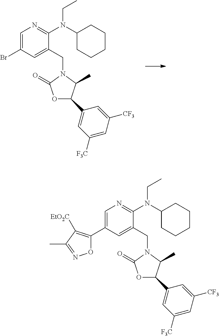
C1=C(Br)C=C(CN2C(=O)OC(C3=CC([F3C])=CC([CF3])=C3)C2C)C(N(C2CCCCC2)CC)=N1.C1=C(C2=C([EtO2C])C(C)=NO2)C=C(CN2C(=O)OC(C3=CC([F3C])=CC([CF3])=C3)C2C)C(N(C2CCCCC2)CC)=N1
